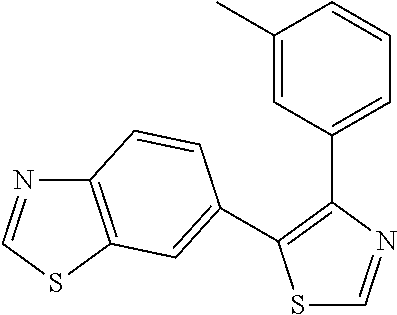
S1C=NC(C2=CC=CC(C)=C2)=C1C1=CC2=C(N=CS2)C=C1
